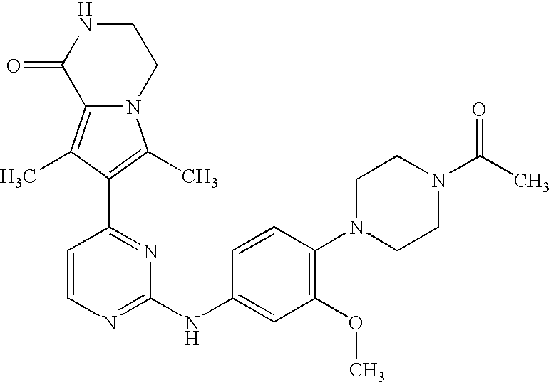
N12C(=C(C)C(C3=NC(NC4=CC(OC)=C(N5CCN(C(C)=O)CC5)C=C4)=NC=C3)=C1C)C(=O)NCC2
